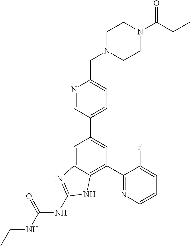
C1(C2=NC=CC=C2F)=C2C(=CC(C3=CC=C(CN4CCN(C(CC)=O)CC4)N=C3)=C1)N=C(NC(NCC)=O)N2
